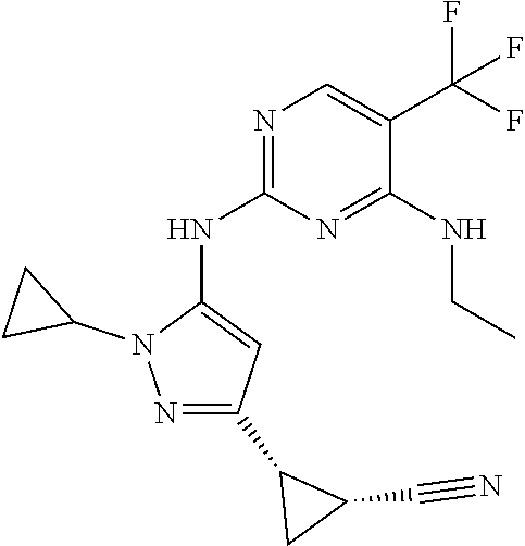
N1(C2CC2)N=C(C2C(C#N)C2)C=C1NC1=NC=C(C(F)(F)F)C(NCC)=N1
